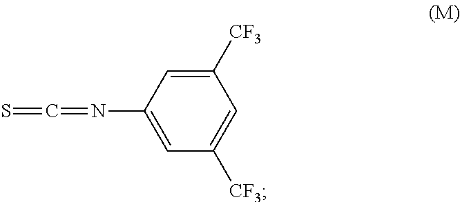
C1(N=C=S)=CC([CF3])=CC([CF3])=C1
